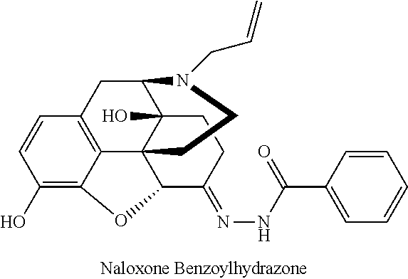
C1(O)=C2C3=C(C=C1)CC1C4(O)C3(C(C(=NNC(=O)C3=CC=CC=C3)CC4)O2)CCN1CC=C
